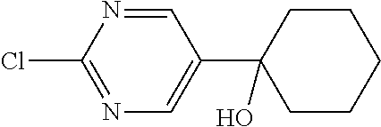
N1=CC(C2(O)CCCCC2)=CN=C1Cl
